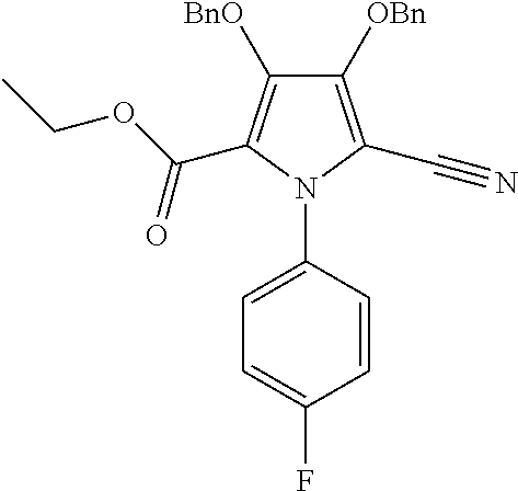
C1([OBn])=C(C#N)N(C2=CC=C(F)C=C2)C(C(OCC)=O)=C1[BnO]
